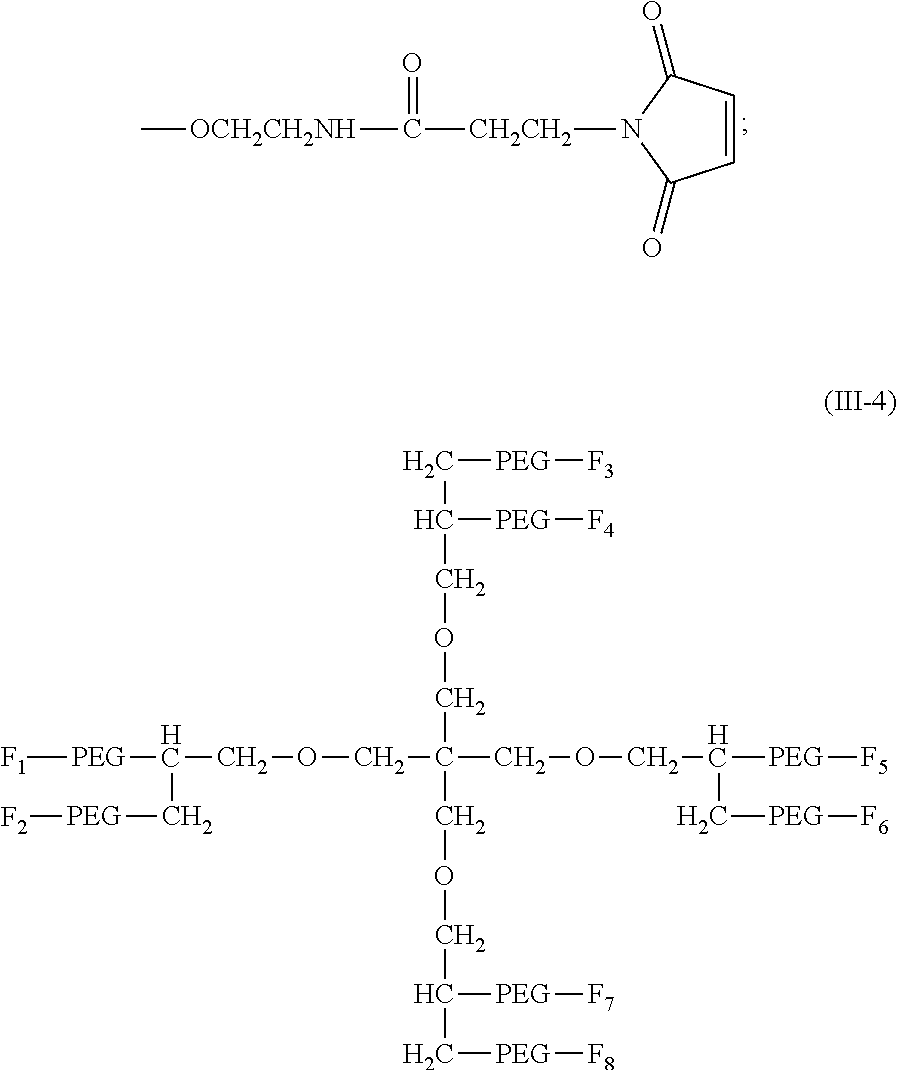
C1=CC(=O)N([CH2CH2]C([OCH2CH2NH]C)=O)C1=O.[F1][PEG]C(COCC(COCC([PEG][F5])C[PEG][F6])(COCC(C[PEG][F3])[PEG][F4])COCC(C[PEG][F8])[PEG][F7])C[PEG][F2]
